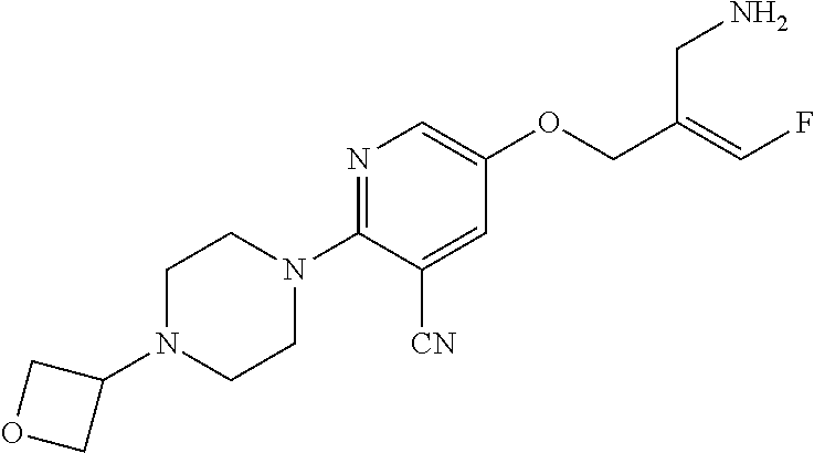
C1N(C2COC2)CCN(C2=NC=C(OCC(=CF)CN)C=C2[CN])C1
